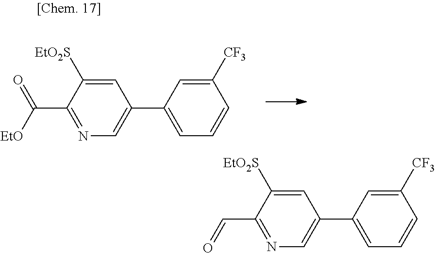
C1=C([EtO2S])C(C(=O)[EtO])=NC=C1C1=CC=CC([CF3])=C1.C1=C([EtO2S])C(C=O)=NC=C1C1=CC=CC([CF3])=C1
